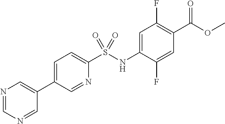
C1=C(NS(C2=CC=C(C3=CN=CN=C3)C=N2)(=O)=O)C(F)=CC(C(=O)OC)=C1F
